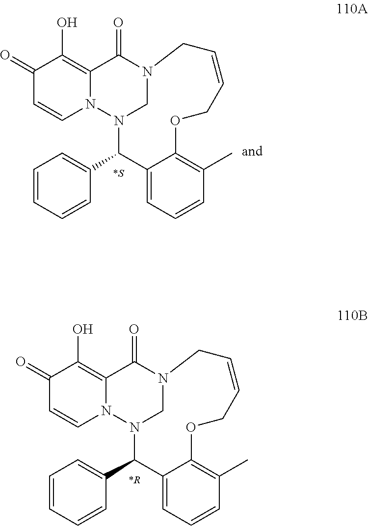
C1(=O)C=CN2C(=C1O)C(=O)N1CN2C(C2=CC=CC=C2)C2=CC=CC(C)=C2OCC=CC1.[*S].C1(=O)C=CN2C(=C1O)C(=O)N1CN2C(C2=CC=CC=C2)C2=CC=CC(C)=C2OCC=CC1.[*R]
